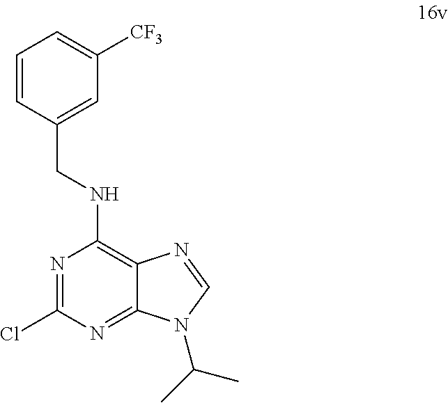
N1=C(Cl)N=C2C(=C1NCC1=CC([CF3])=CC=C1)N=CN2C(C)C
